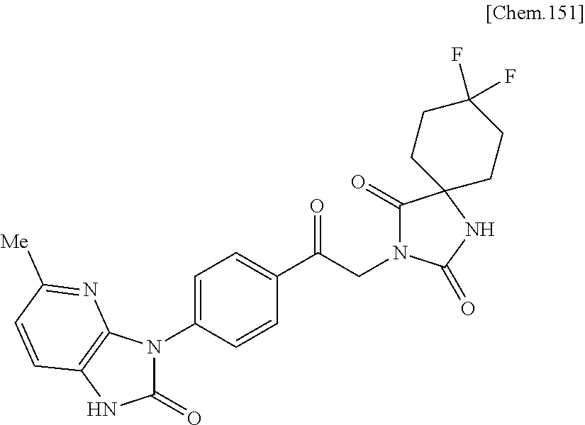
C1(=O)N(C2=CC=C(C(CN3C(=O)C4(NC3=O)CCC(F)(F)CC4)=O)C=C2)C2=C(N1)C=CC([Me])=N2
